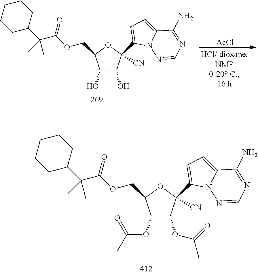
C1(OC(C)=O)C(OC(C)=O)C(C2=CC=C3N2N=CN=C3N)([CN])OC1COC(=O)C(C1CCCCC1)(C)C.C1(O)C(O)C(C2=CC=C3N2N=CN=C3N)([CN])OC1COC(=O)C(C1CCCCC1)(C)C.[AcCl]
